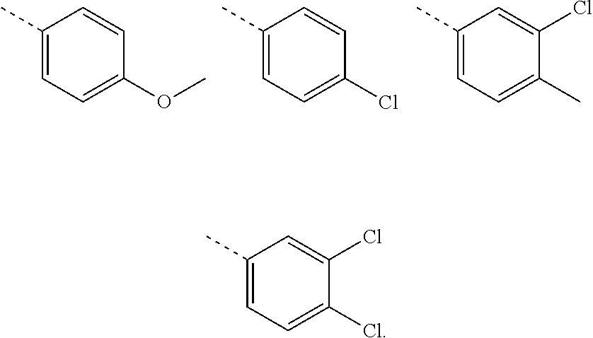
C1(C)=CC=C(OC)C=C1.C1(C)=CC=C(Cl)C=C1.C1(C)=CC=C(C)C(Cl)=C1.C1(C)=CC=C(Cl)C(Cl)=C1
